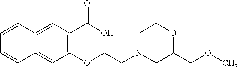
C12=CC(C(O)=O)=C(OCCN3CCOC(COC)C3)C=C1C=CC=C2
